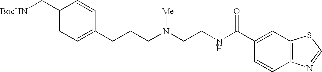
C1(C[BocHN])=CC=C(CCCN(CCNC(C2=CC3=C(C=C2)N=CS3)=O)[Me])C=C1
